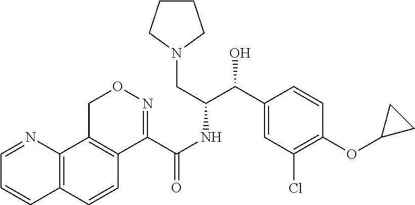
C1=NC2=C(C=C1)C=CC1=C2CON=C1C(NC(C(C1=CC(Cl)=C(OC2CC2)C=C1)O)CN1CCCC1)=O
